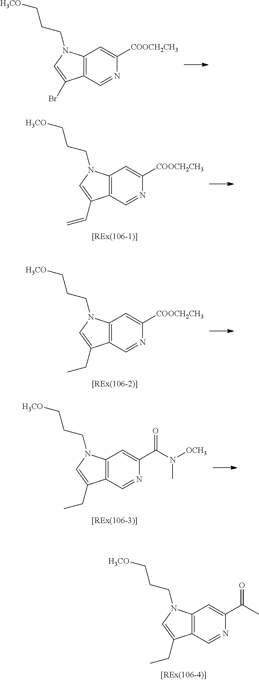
C12=C(C=NC([COOCH2CH3])=C1)C(Br)=CN2CCC[H3CO].C12=C(C=NC([COOCH2CH3])=C1)C(C=C)=CN2CCC[H3CO].C12=C(C=NC([COOCH2CH3])=C1)C(CC)=CN2CCC[H3CO].C12=C(C=NC(C(=O)N(C)[OCH3])=C1)C(CC)=CN2CCC[H3CO].C12=C(C=NC(C(=O)C)=C1)C(CC)=CN2CCC[H3CO]
